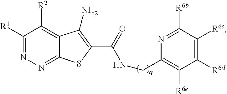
C1([R1])=NN=C2C(=C1[R2])C(N)=C(C(=O)NCC1=C([R6e])C([R6d])=C([R6c])C([R6b])=N1)S2
